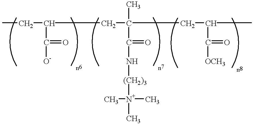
C(C(C([O-])=O)CC(C(N[(CH2)3][N+](C)(C)C)=O)(C)CC(C([OCH3])=O)C)C
